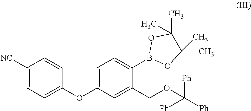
C1([NC])=CC=C(OC2=CC=C(B3OC(C)(C)C(C)(C)O3)C(COC([Ph])([Ph])[Ph])=C2)C=C1
